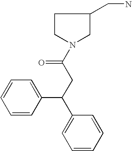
C1=CC(C(CC(=O)N2CCC(CN)C2)C2=CC=CC=C2)=CC=C1
